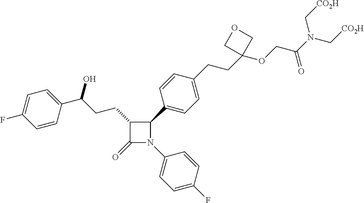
C1(=O)N(C2=CC=C(F)C=C2)C(C2=CC=C(CCC3(OCC(N(C[CO2H])C[CO2H])=O)COC3)C=C2)C1CCC(O)C1=CC=C(F)C=C1
